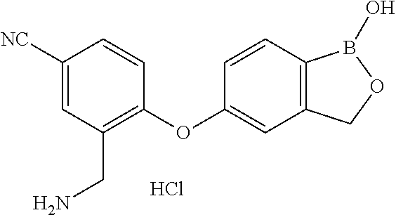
C1([NC])=CC(CN)=C(OC2=CC3=C(C=C2)B(O)OC3)C=C1.Cl
